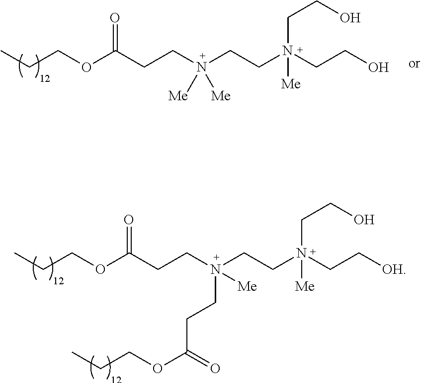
CCCOC(CCN(CCN(CCO)([Me])CCO)([Me])[Me])=O.CCCOC(CCN(CCN(CC[OH])(CCO)[Me])(CCC(OCCC)=O)[Me])=O
